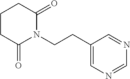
C1(CCN2C(=O)CCCC2=O)=CN=CN=C1
